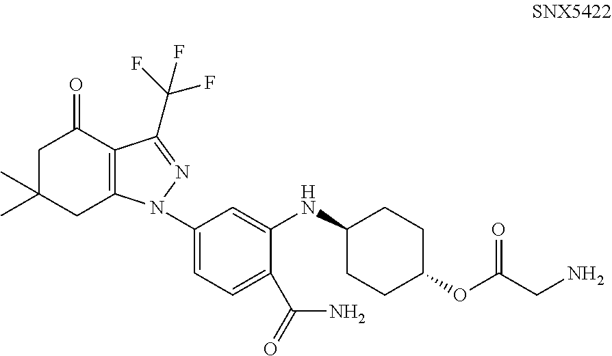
C1C(C)(C)CC2=C(C1=O)C(C(F)(F)F)=NN2C1=CC=C(C(N)=O)C(NC2CCC(OC(=O)CN)CC2)=C1
